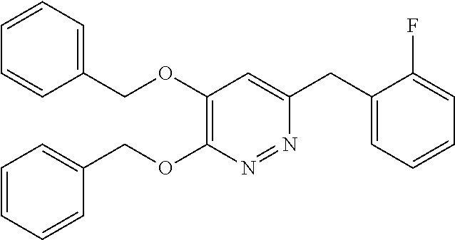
C1(OCC2=CC=CC=C2)=C(OCC2=CC=CC=C2)C=C(CC2=CC=CC=C2F)N=N1
